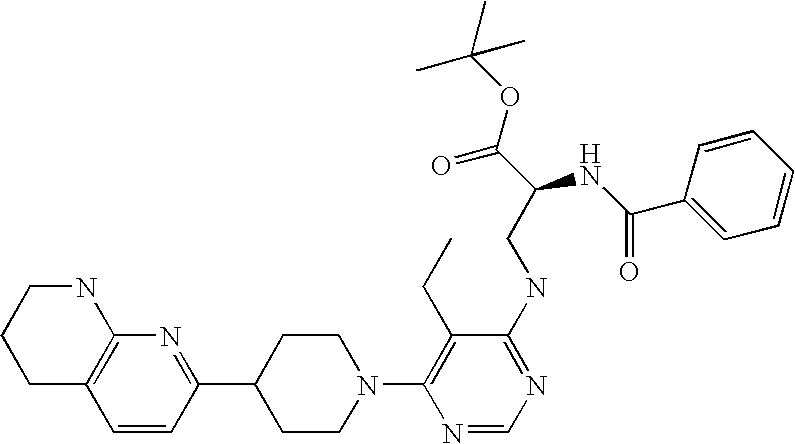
C1=CC(C2CCN(C3=C(CC)C(NCC(C(OC(C)(C)C)=O)NC(=O)C4=CC=CC=C4)=NC=N3)CC2)=NC2=C1CCCN2
